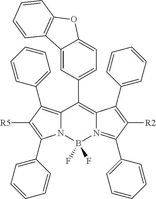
N12C(=C(C3=CC=CC=C3)C([R5])=C1C1=CC=CC=C1)C(C1=CC=C3C(=C1)C1=C(O3)C=CC=C1)=C1N(=C(C3=CC=CC=C3)C([R2])=C1C1=CC=CC=C1)B2(F)F
